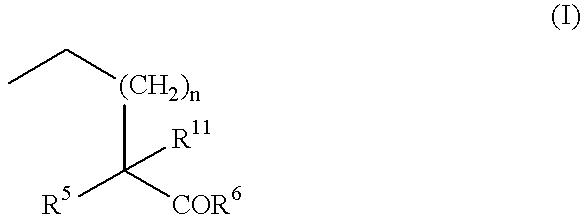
CC[(CH2)n]C([R5])([R11])[COR6]
